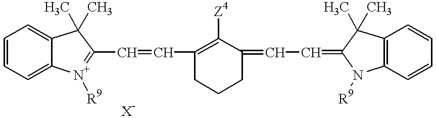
C1=CC=C2C(=C1)C(C)(C)C(C=CC1=C([Z4])C(=CC=C3N([R9])C4=C(C=CC=C4)C3(C)C)CCC1)=[N+]2[R9]
